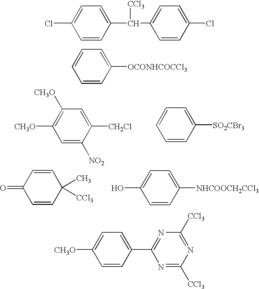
C1=C([NO2])C([CH2Cl])=CC([CH3O])=C1[CH3O].C1=CC([SO2CBr3])=CC=C1.C1=CC(C)([CCl3])C=CC1=O.C1=CC([NHCOOCH2CCl3])=CC=C1O.C1=C(Cl)C=CC(C([CCl3])C2=CC=C(Cl)C=C2)=C1.C1=CC([OCONHCOCCl3])=CC=C1.C1=CC(C2=NC([CCl3])=NC([CCl3])=N2)=CC=C1[CH3O]
